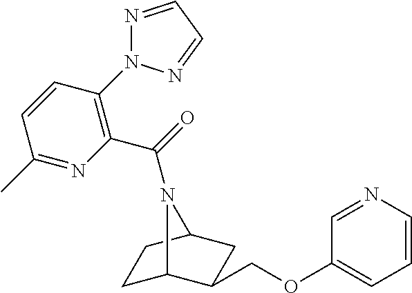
C1C2C(COC3=CC=CN=C3)CC(C1)N2C(=O)C1=C(N2N=CC=N2)C=CC(C)=N1
